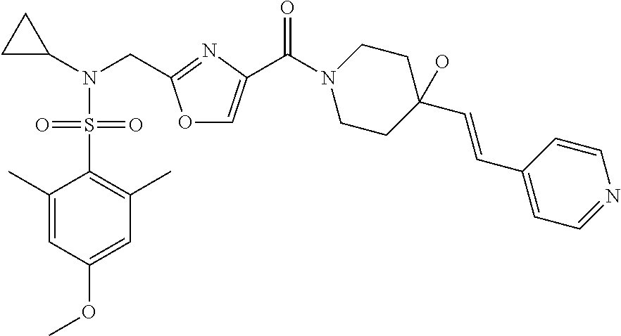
C1(C)=CC(OC)=CC(C)=C1S(=O)(N(C1CC1)CC1=NC(C(N2CCC(C=CC3=CC=NC=C3)(O)CC2)=O)=CO1)=O
